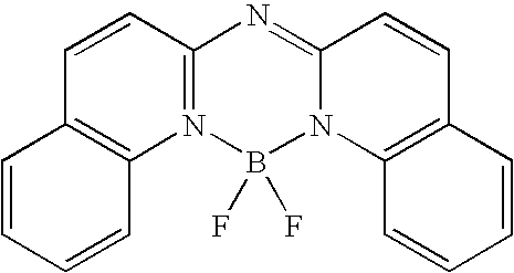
C1=CC=CC2=C1C=CC1=N2B(F)(F)N2C(=N1)C=CC1=C2C=CC=C1
